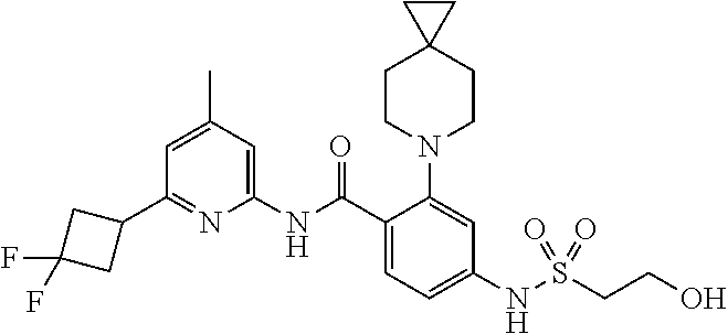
C1(C2CC(F)(F)C2)=NC(NC(C2=CC=C(NS(CCO)(=O)=O)C=C2N2CCC3(CC2)CC3)=O)=CC(C)=C1
